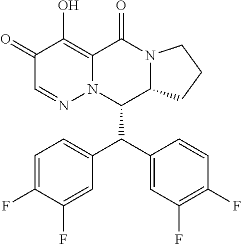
C1=C(F)C(F)=CC(C(C2=CC(F)=C(F)C=C2)C2C3N(C(=O)C4=C(O)C(=O)C=NN24)CCC3)=C1
